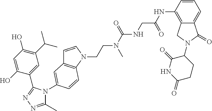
C1=CC(NC(CNC(N(CCN2C3=C(C=C2)C=C(N2C(C)=NN=C2C2=CC(C(C)C)=C(O)C=C2O)C=C3)C)=O)=O)=C2C(=C1)C(=O)N(C1C(=O)NC(=O)CC1)C2
